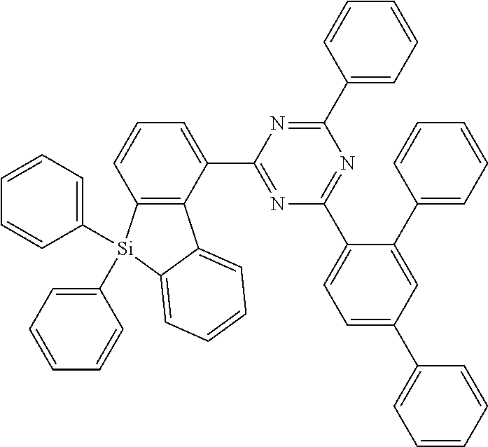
N1=C(C2=CC=CC3=C2C2=CC=CC=C2[Si]3(C2=CC=CC=C2)C2=CC=CC=C2)N=C(C2=CC=CC=C2)N=C1C1=CC=C(C2=CC=CC=C2)C=C1C1=CC=CC=C1
